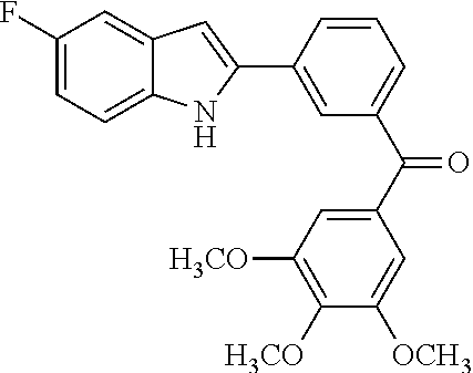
C1(C2=CC(C(=O)C3=CC([OCH3])=C([OCH3])C([OCH3])=C3)=CC=C2)=CC2=CC(F)=CC=C2N1
